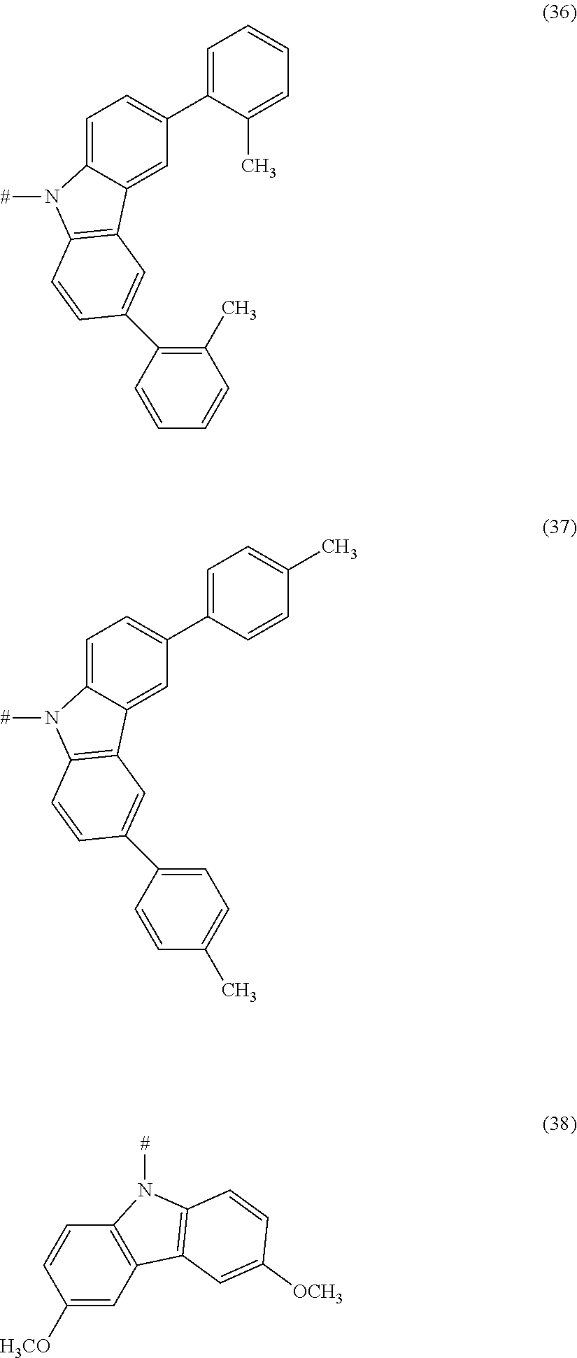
C1=C2C(=CC(C3=CC=CC=C3C)=C1)C1=C(N2[#])C=CC(C2=C(C)C=CC=C2)=C1.C1=C2C(=CC(C3=CC=C(C)C=C3)=C1)C1=C(N2[#])C=CC(C2=CC=C(C)C=C2)=C1.C1([H3CO])=CC2=C(C=C1)N([#])C1=C2C=C([OCH3])C=C1
